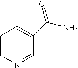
C1=CN=CC(C(N)=O)=C1
